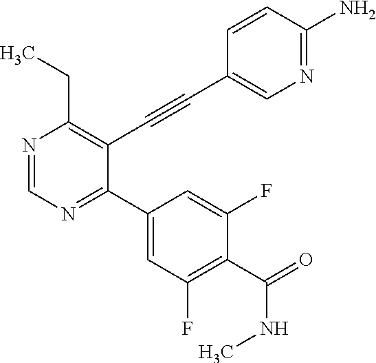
N1=CN=C(C2=CC(F)=C(C(=O)NC)C(F)=C2)C(C#CC2=CN=C(N)C=C2)=C1CC
